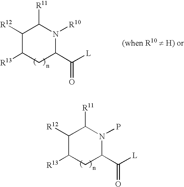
C1([R12])C([R13])CC(C([L])=O)N(P)C1[R11].C1([R12])C([R13])CC(C([L])=O)N([R10])C1[R11]
